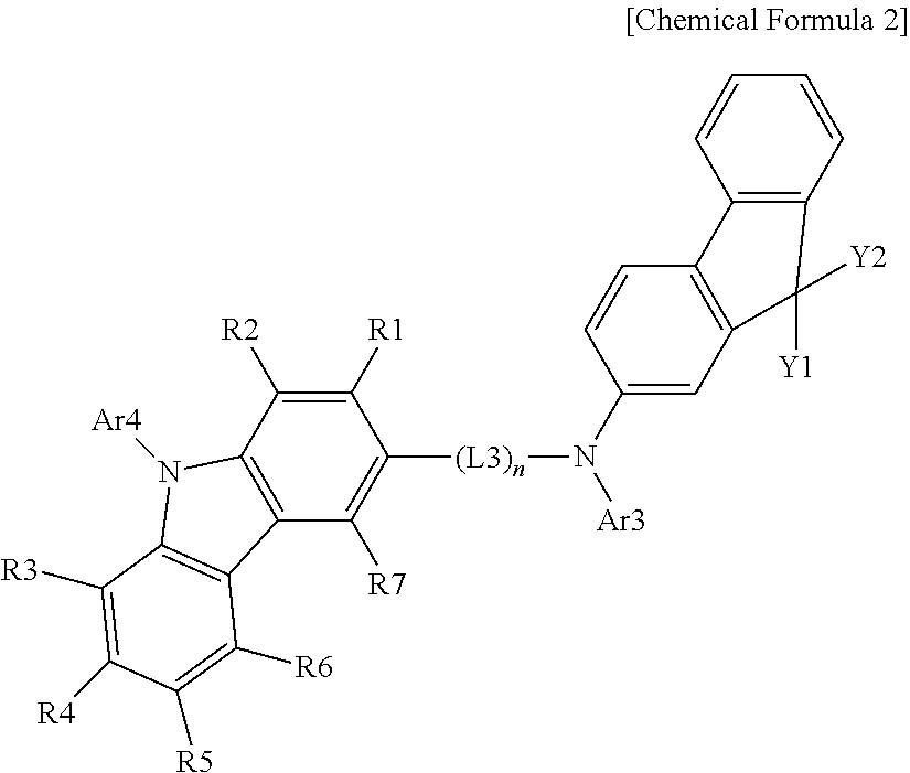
C1([R1])=C([R2])C2=C(C([R7])=C1[(L3)n]N([Ar3])C1=CC3=C(C=C1)C1=C(C=CC=C1)C3([Y1])[Y2])C1=C(N2[Ar4])C([R3])=C([R4])C([R5])=C1[R6]
